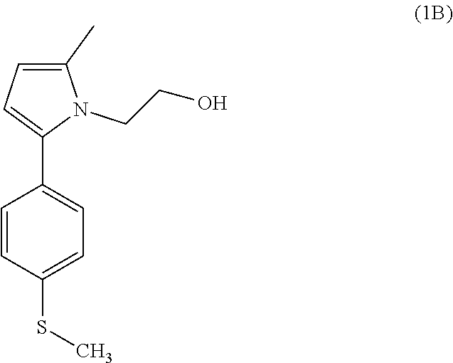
C1=CC(SC)=CC=C1C1=CC=C(C)N1CCO
